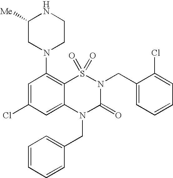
C1=C(Cl)C=C2C(=C1N1CCNC([Me])C1)S(=O)(=O)N(CC1=CC=CC=C1Cl)C(=O)N2CC1=CC=CC=C1
